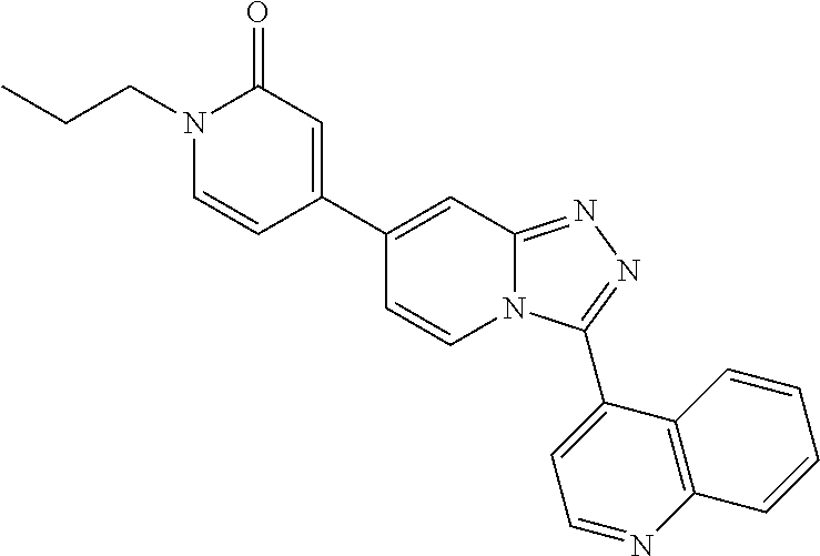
C1(C2=CC(=O)N(CCC)C=C2)=CC2=NN=C(C3=CC=NC4=C3C=CC=C4)N2C=C1
